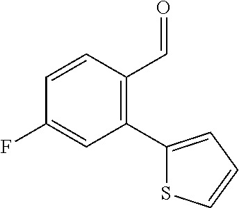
C1(C2=CC=CS2)=C(C=O)C=CC(F)=C1
